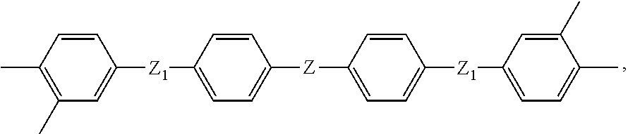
CC1=C(C)C=C([Z1]C2=CC=C([Z]C3=CC=C([Z1]C4=CC=C(C)C(C)=C4)C=C3)C=C2)C=C1
